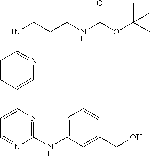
C1=NC(NC2=CC=CC(CO)=C2)=NC(C2=CN=C(NCCCNC(=O)OC(C)(C)C)C=C2)=C1
